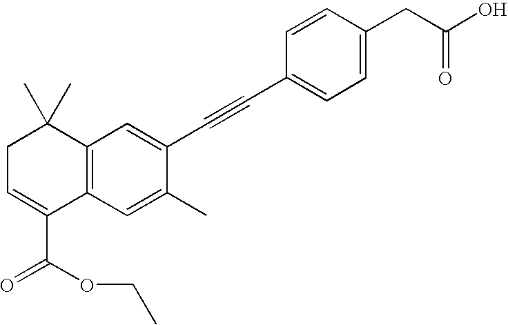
C1=C(CC(O)=O)C=CC(C#CC2=CC3=C(C=C2C)C(C(OCC)=O)=CCC3(C)C)=C1
